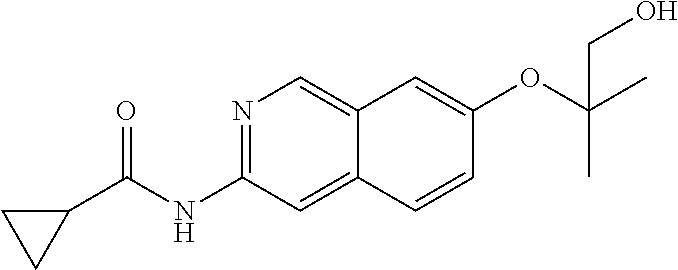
N1=C(NC(C2CC2)=O)C=C2C(=C1)C=C(OC(C)(C)CO)C=C2
